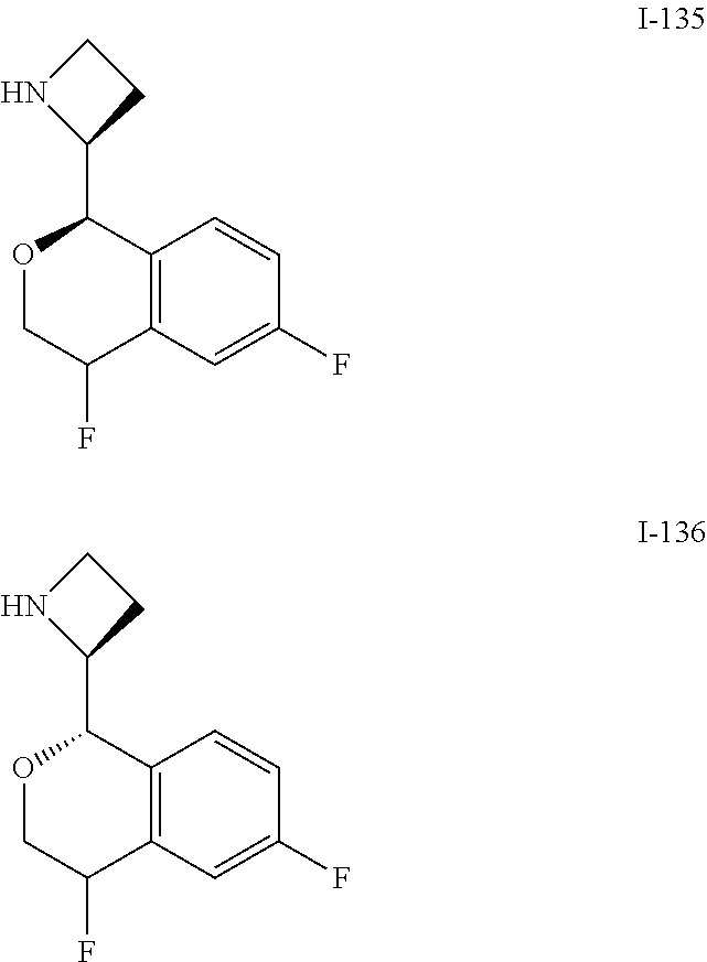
C12=C(C=C(F)C=C1)C(F)COC2C1CCN1.C12=C(C=C(F)C=C1)C(F)COC2C1CCN1
